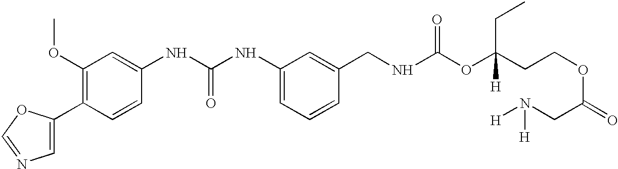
C1(OC)=C(C2=CN=CO2)C=CC(NC(NC2=CC=CC(CNC(OC(CCOC(=O)CN([H])[H])(CC)[H])=O)=C2)=O)=C1
